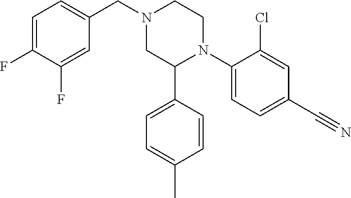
C1(N2CCN(CC3=CC=C(F)C(F)=C3)CC2C2=CC=C(C)C=C2)=CC=C(C#N)C=C1Cl
